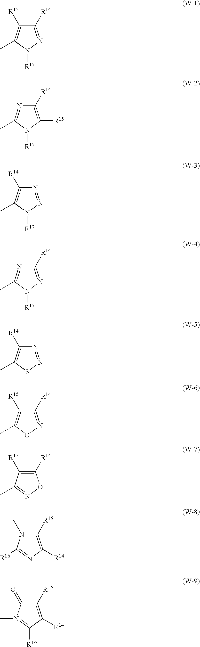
C1([R14])=NN([R17])C(C)=C1[R15].C1([R14])=C([R15])N([R17])C(C)=N1.N1=NN([R17])C(C)=C1[R14].C1([R14])=NN([R17])C(C)=N1.N1=NSC(C)=C1[R14].C1([R14])=NOC(C)=C1[R15].C1([R14])=C([R15])C(C)=NO1.C1([R15])=C([R14])N=C([R16])N1C.C1([R15])=C([R14])C([R16])=N(C)C1=O
